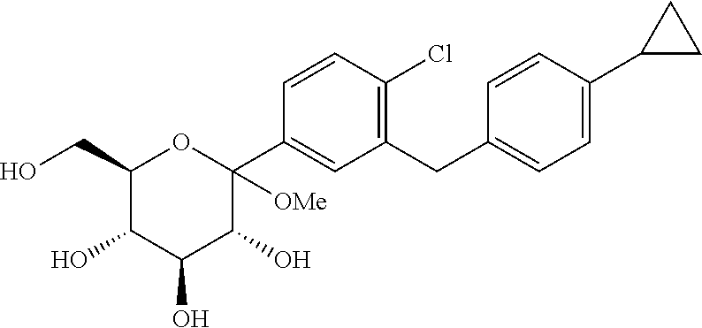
C1(CO)C(O)C(O)C(O)C(C2=CC(CC3=CC=C(C4CC4)C=C3)=C(Cl)C=C2)([OMe])O1
